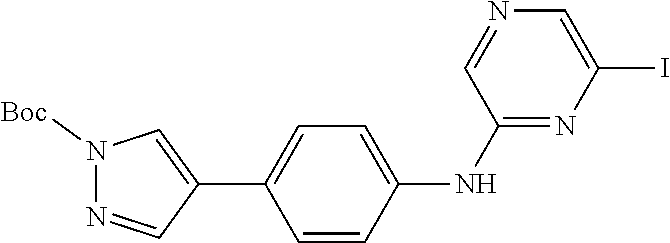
N1=CC(C2=CC=C(NC3=NC(I)=CN=C3)C=C2)=CN1[Boc]
